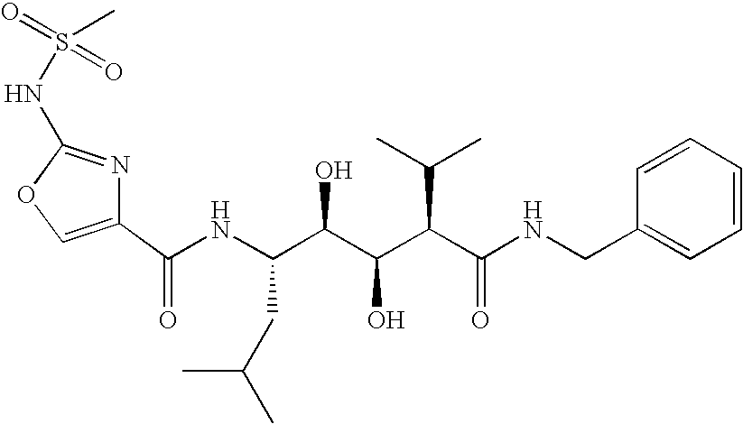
C1(C(NC(C(C(C(C(NCC2=CC=CC=C2)=O)C(C)C)O)O)CC(C)C)=O)=COC(NS(=O)(=O)C)=N1
